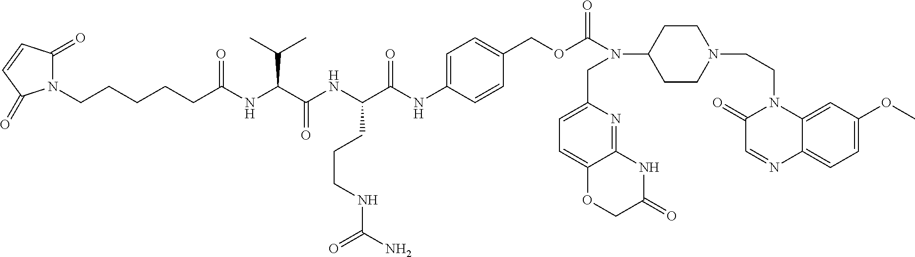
N1(CCCCCC(NC(C(NC(C(NC2=CC=C(COC(N(C3CCN(CCN4C(=O)C=NC5=CC=C(OC)C=C45)CC3)CC3=CC=C4C(=N3)NC(=O)CO4)=O)C=C2)=O)CCCNC(N)=O)=O)C(C)C)=O)C(=O)C=CC1=O
